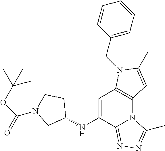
C1=C(NC2CCN(C(OC(C)(C)C)=O)C2)C2=NN=C(C)N2C2=C1N(CC1=CC=CC=C1)C(C)=C2
